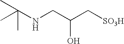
CC(NCC(C[SO3H])O)(C)C
